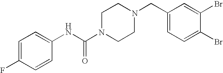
C1=C(F)C=CC(NC(N2CCN(CC3=CC=C(Br)C(Br)=C3)CC2)=O)=C1
